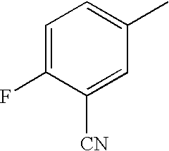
C1=C(F)C([CN])=CC(C)=C1
